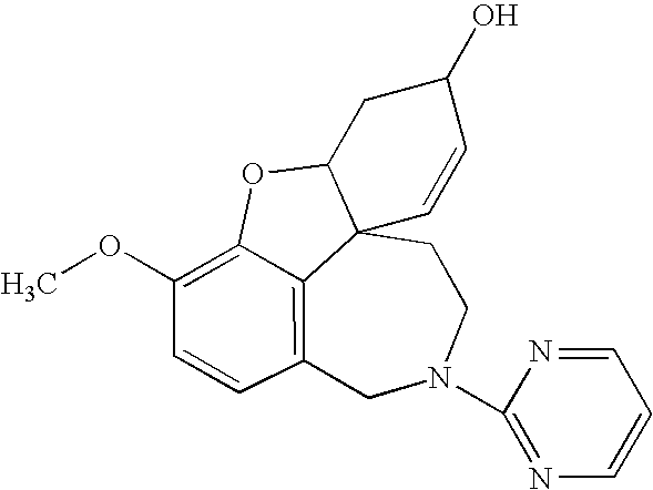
C12=C3C=CC(OC)=C1OC1CC(O)C=CC21CCN(C1=NC=CC=N1)C3
